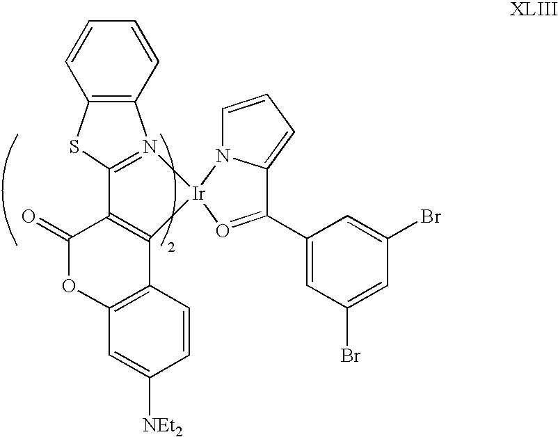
C12=N([Ir]3(C4=C1C(=O)OC1=C4C=CC([NEt2])=C1)O=C(C1=CC(Br)=CC(Br)=C1)C1=CC=CN31)C1=C(C=CC=C1)S2
